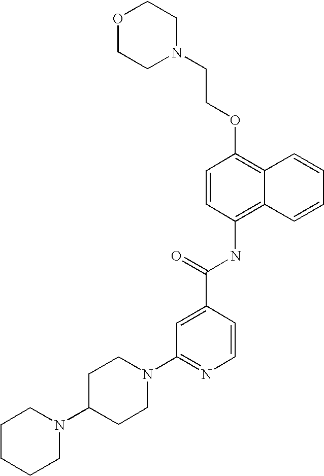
O1CCN(CCOC2=C3C(=C(NC(C4=CC(N5CCC(N6CCCCC6)CC5)=NC=C4)=O)C=C2)C=CC=C3)CC1
